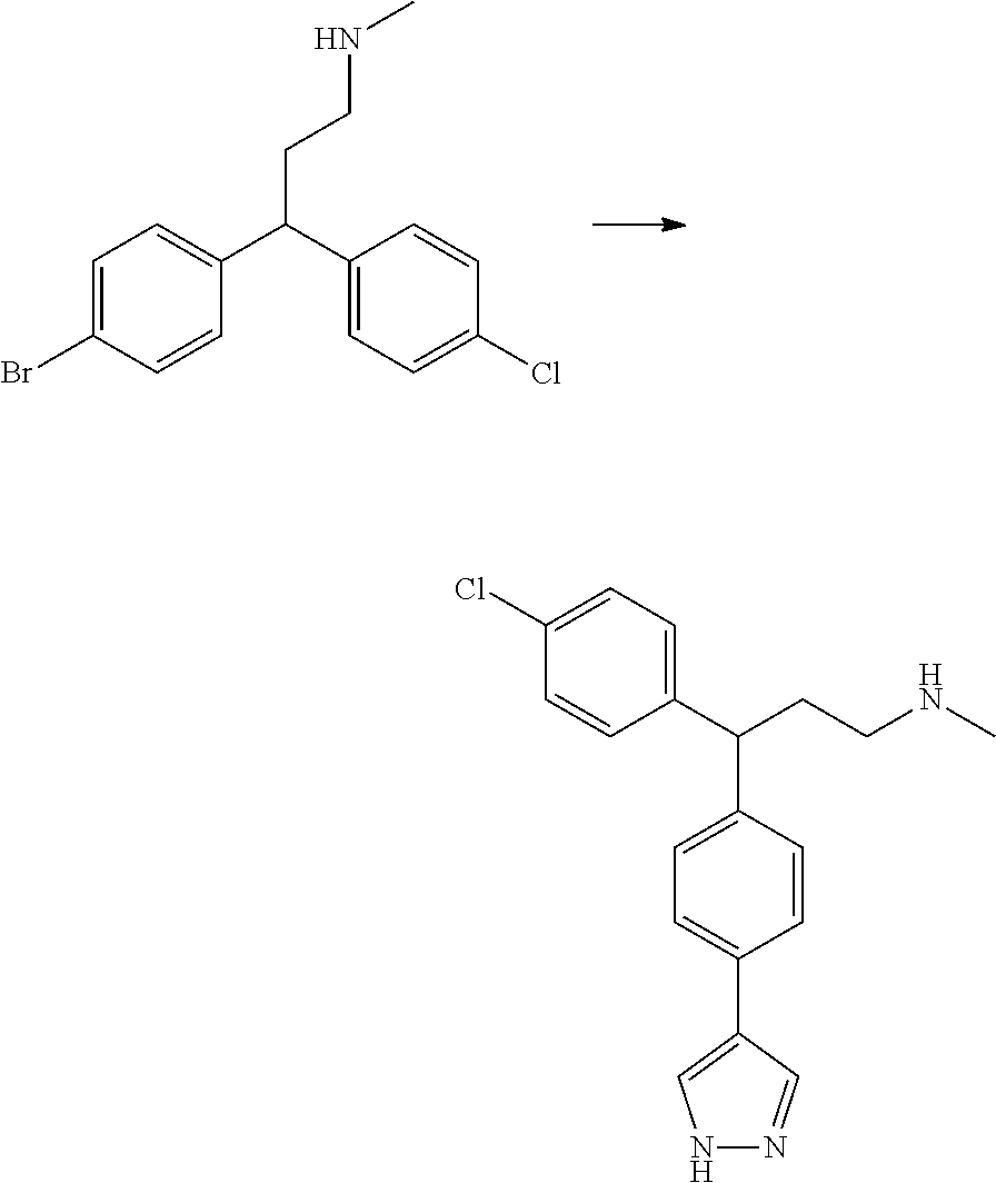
C1=C(Br)C=CC(C(CCNC)C2=CC=C(Cl)C=C2)=C1.C1(C(CCNC)C2=CC=C(C3=CNN=C3)C=C2)=CC=C(Cl)C=C1
